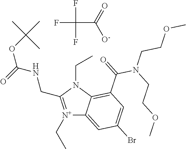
[N+]1(CC)=C(CNC(OC(C)(C)C)=O)N(CC)C2=C(C(N(CCOC)CCOC)=O)C=C(Br)C=C12.FC(C(=O)[O-])(F)F
